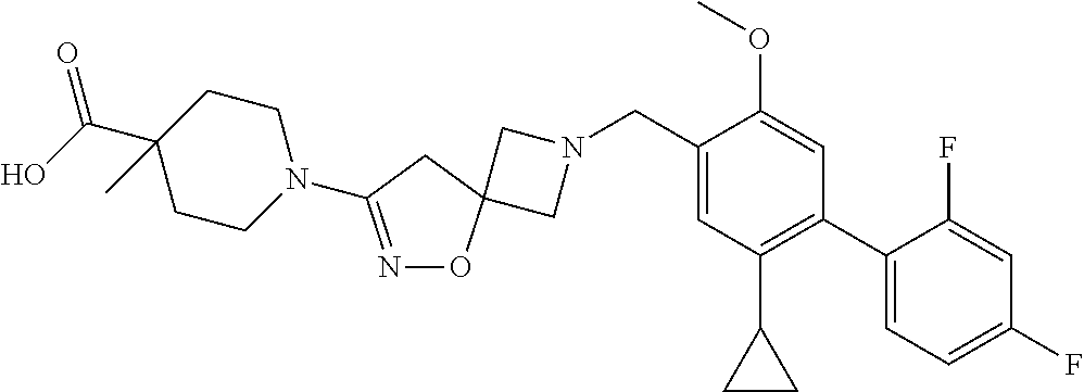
C1N(CC2=CC(C3CC3)=C(C3=CC=C(F)C=C3F)C=C2OC)CC12ON=C(N1CCC(C(O)=O)(C)CC1)C2
